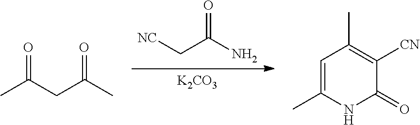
[K2CO3].[NC]CC(N)=O.C1=C(C)NC(=O)C([CN])=C1C.CC(CC(C)=O)=O
